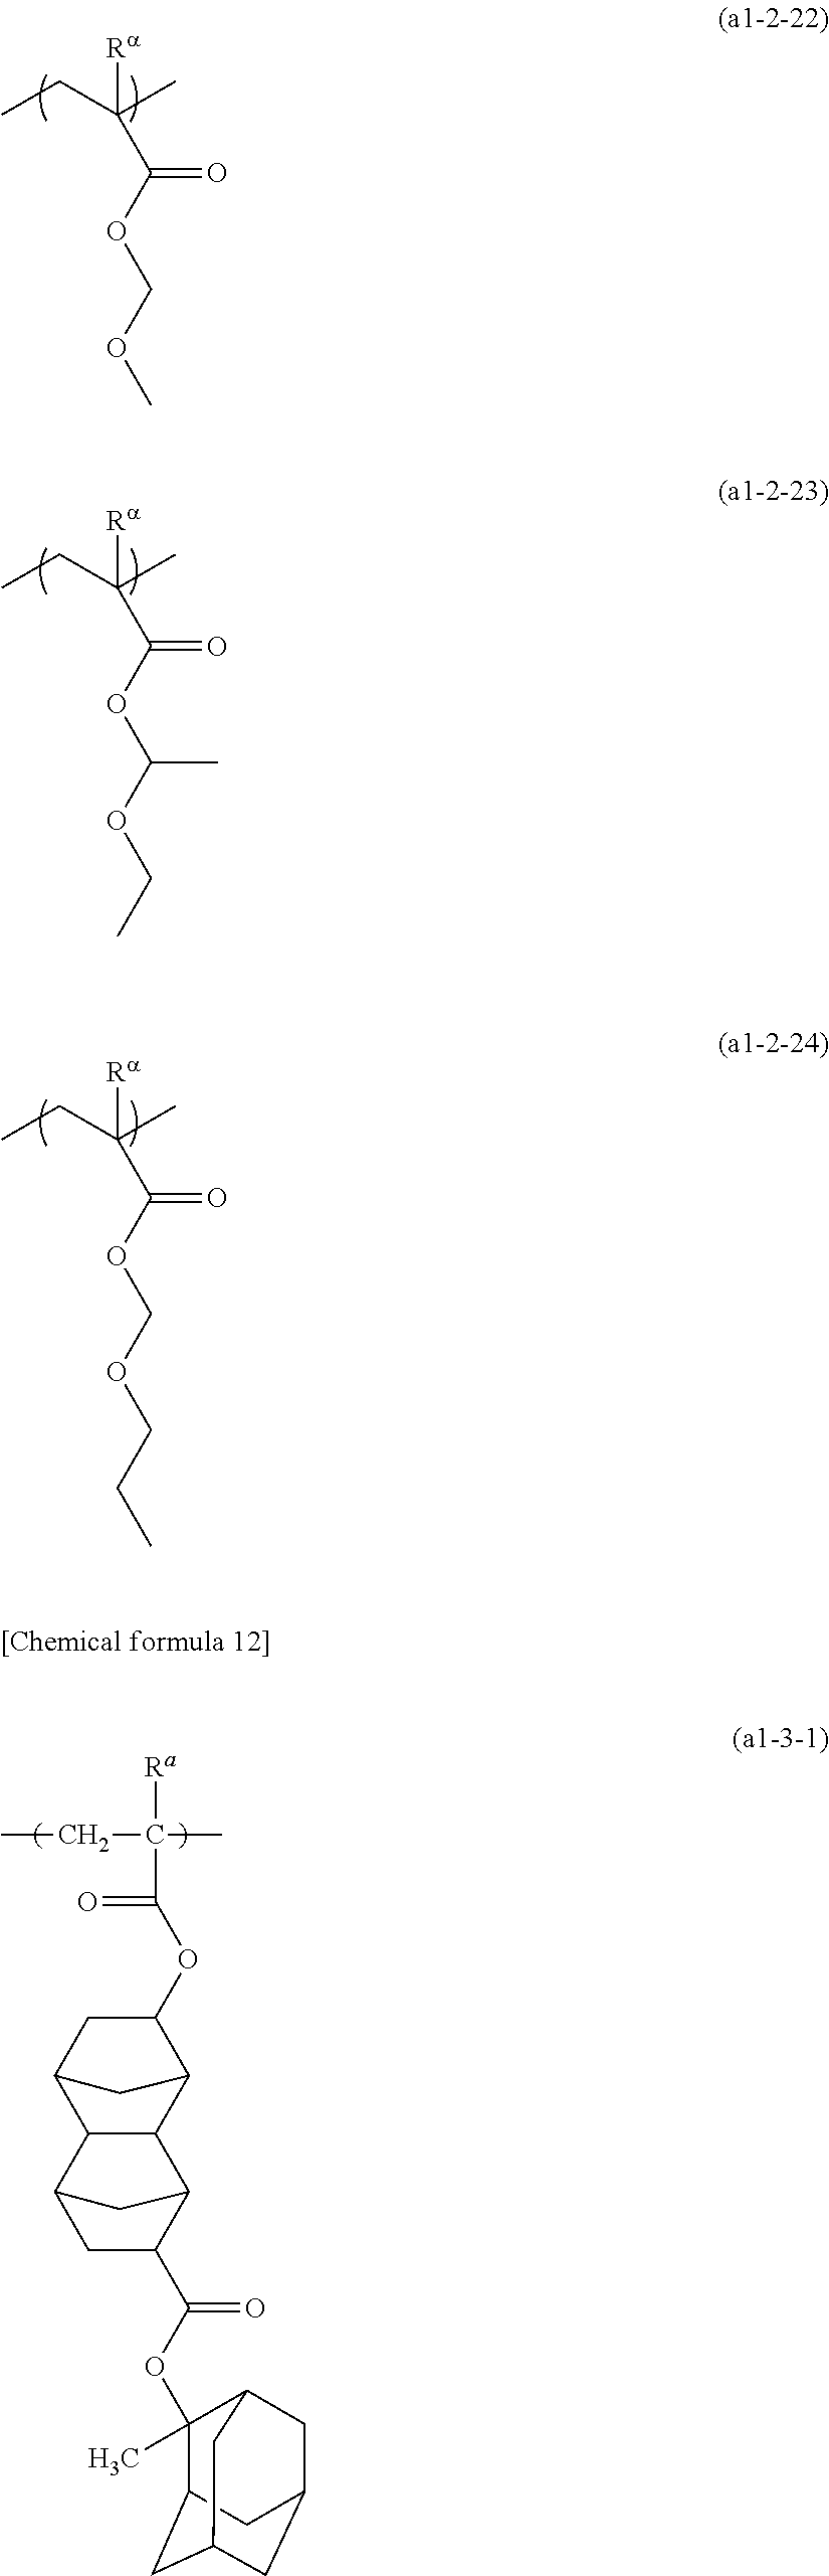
CCC(C)([Ra])C(=O)OC1C2CC(C1)C1C2C2C(C(OC3(C)C4CC5CC(CC3C5)C4)=O)CC1C2.C([Ra])(C)(CC)C(OCOC)=O.C([Ra])(C)(CC)C(OC(OCC)C)=O.C([Ra])(C)(CC)C(OCOCCC)=O
